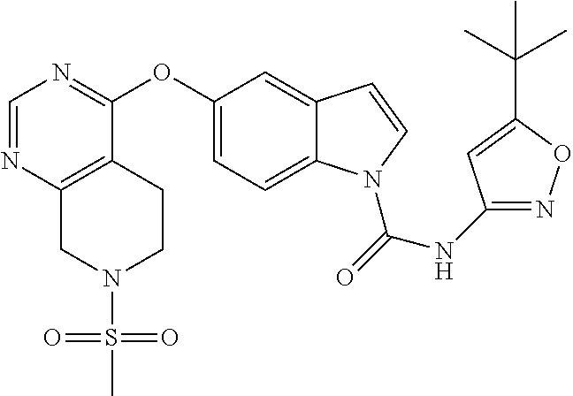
C1(OC2=NC=NC3=C2CCN(S(C)(=O)=O)C3)=CC=C2C(=C1)C=CN2C(=O)NC1=NOC(C(C)(C)C)=C1
